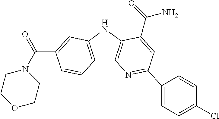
C12=C(NC3=C1N=C(C1=CC=C(Cl)C=C1)C=C3C(=O)N)C=C(C(N1CCOCC1)=O)C=C2
